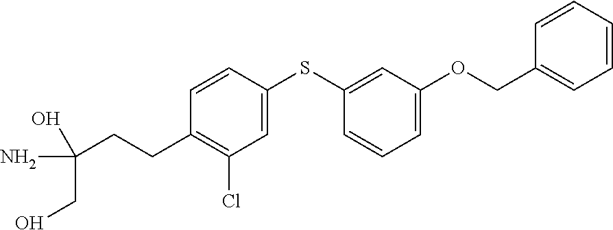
C1=CC(CCC(N)(CO)O)=C(Cl)C=C1SC1=CC(OCC2=CC=CC=C2)=CC=C1
